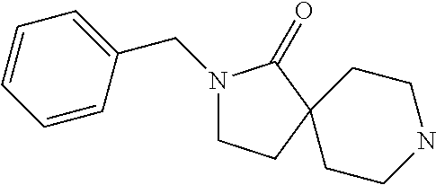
C1=CC(CN2CCC3(C2=O)CCNCC3)=CC=C1
